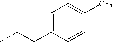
C1=CC(CCC)=CC=C1[CF3]
